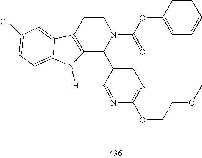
C12=C(CCN(C(OC3=CC=CC=C3)=O)C1C1=CN=C(OCCOC)N=C1)C1=CC(Cl)=CC=C1N2[H]
